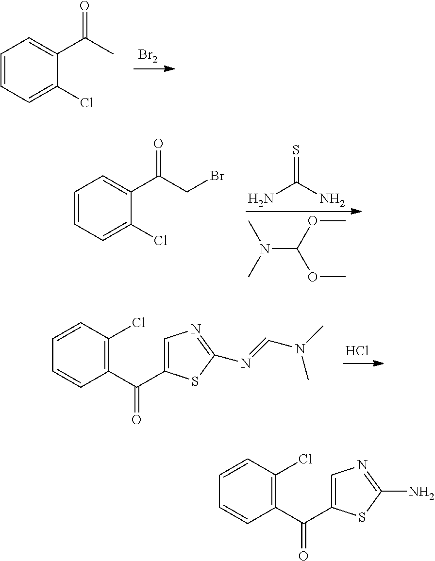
C1=CC=C(Cl)C(C(C)=O)=C1.[Br2].NC(=S)N.CN(C(OC)OC)C.C1=CC=C(Cl)C(C(CBr)=O)=C1.Cl.C1(C(=O)C2=CN=C(N=CN(C)C)S2)=C(Cl)C=CC=C1.C1(C(=O)C2=CN=C(N)S2)=C(Cl)C=CC=C1
